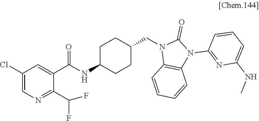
C1(Cl)=CN=C(C(F)F)C(C(NC2CCC(CN3C4=C(N(C5=NC(NC)=CC=C5)C3=O)C=CC=C4)CC2)=O)=C1
